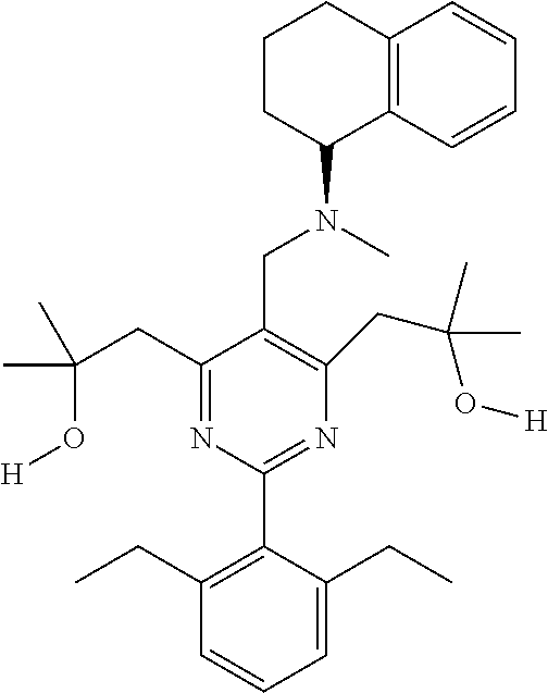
C1(CC(C)(C)O[H])=NC(C2=C(CC)C=CC=C2CC)=NC(CC(C)(C)O[H])=C1CN(C)C1C2=C(CCC1)C=CC=C2
